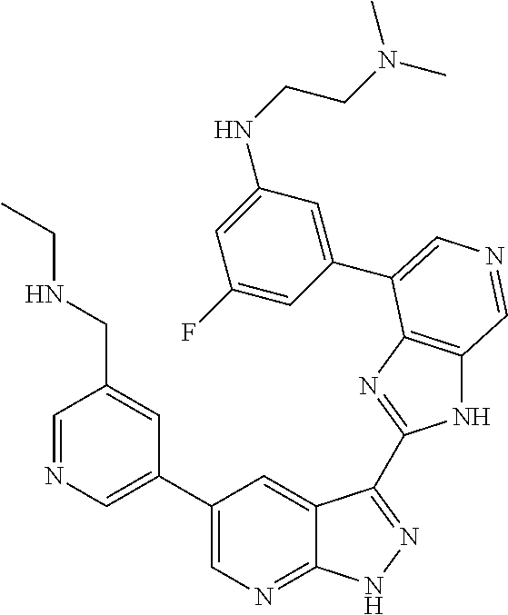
C1(C2=CN=CC(CNCC)=C2)=CN=C2C(=C1)C(C1=NC3=C(N1)C=NC=C3C1=CC(NCCN(C)C)=CC(F)=C1)=NN2
